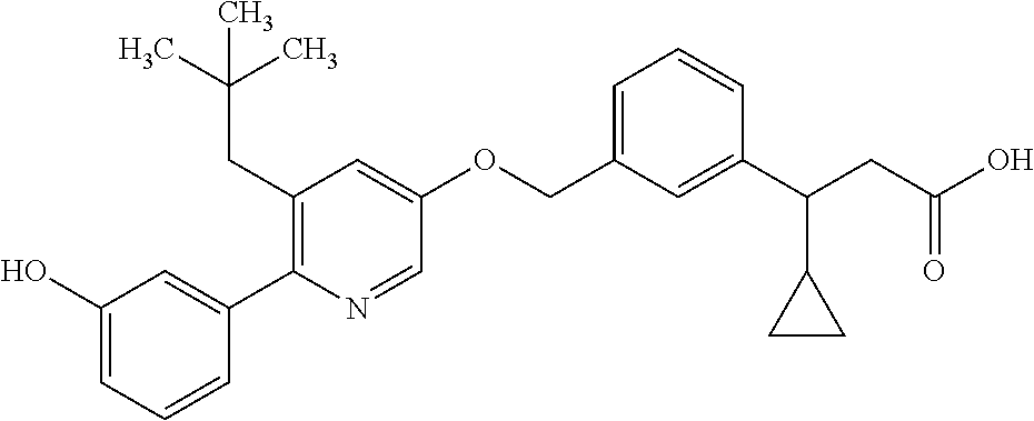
C1(O)=CC=CC(C2=C(CC(C)(C)C)C=C(OCC3=CC=CC(C(CC(O)=O)C4CC4)=C3)C=N2)=C1
